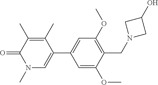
O=C1C(C)=C(C)C(C2=CC(OC)=C(CN3CC(O)C3)C(OC)=C2)=CN1C
